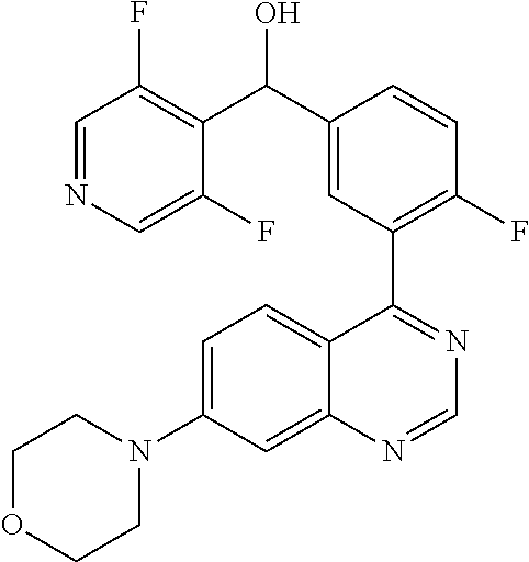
C1=NC=C(F)C(C(C2=CC(C3=NC=NC4=CC(N5CCOCC5)=CC=C34)=C(F)C=C2)O)=C1F
